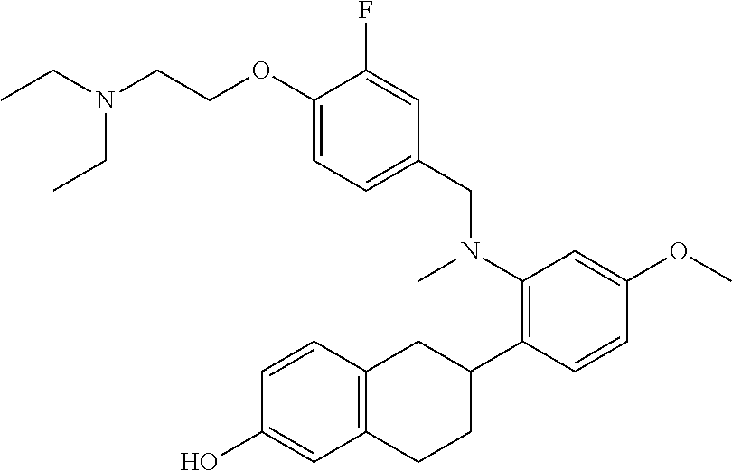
CCN(CC)CCOC1=CC=C(CN(C)C2=C(C3CC4=C(CC3)C=C(O)C=C4)C=CC(OC)=C2)C=C1F
